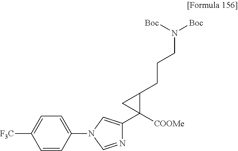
C1=CC(N2C=NC(C3([COOMe])C(CCCN([Boc])[Boc])C3)=C2)=CC=C1[F3C]
